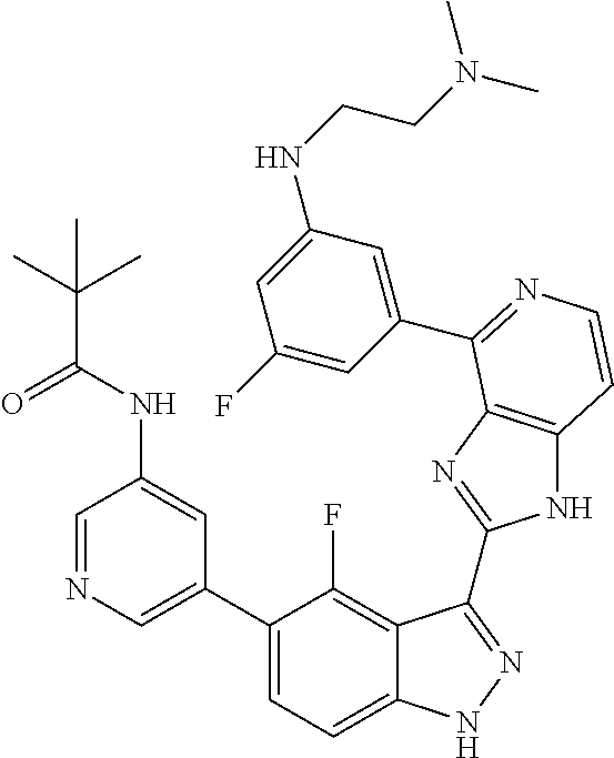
C1=C(C2=CC=C3C(=C2F)C(C2=NC4=C(N2)C=CN=C4C2=CC(NCCN(C)C)=CC(F)=C2)=NN3)C=C(NC(=O)C(C)(C)C)C=N1
